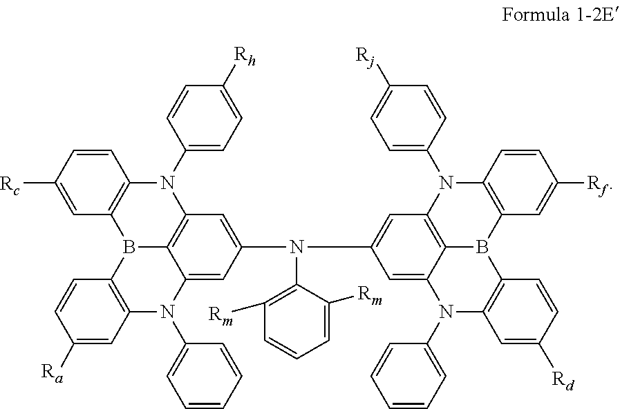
C1=CC([Rc])=CC2=C1N(C1=CC=C([Rh])C=C1)C1=C3B2C2=C(N(C4=CC=CC=C4)C3=CC(N(C3=CC4=C5B(C6=C(C=CC([Rf])=C6)N4C4=CC=C([Rj])C=C4)C4=C(N(C6=CC=CC=C6)C5=C3)C=C([Rd])C=C4)C3=C([Rm])C=CC=C3[Rm])=C1)C=C([Ra])C=C2
